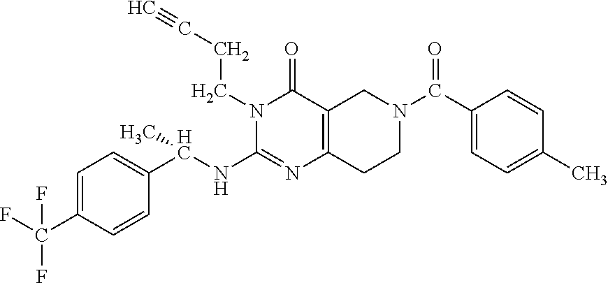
C1=C(C(F)(F)F)C=CC(C(NC2=NC3=C(C(=O)N2CCC#C)CN(C(=O)C2=CC=C(C)C=C2)CC3)C)=C1
